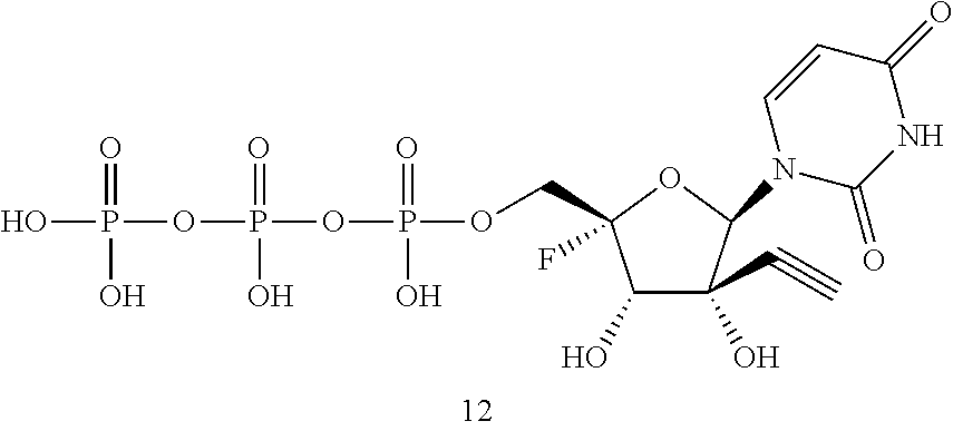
C(C1(F)C(O)C(O)(C#C)C(N2C=CC(=O)NC2=O)O1)OP(OP(OP(O)(O)=O)(=O)O)(=O)O
